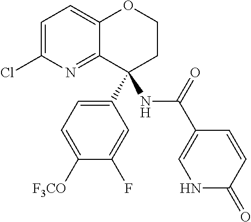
C1=C(Cl)N=C2C(=C1)OCCC2(C1=CC=C([F3CO])C(F)=C1)NC(C1=CNC(=O)C=C1)=O
